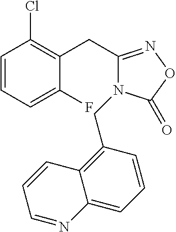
C1=CC=C(F)C(CC2=NOC(=O)N2CC2=C3C(=CC=C2)N=CC=C3)=C1Cl
